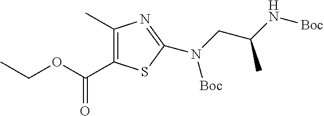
C1(C(=O)OCC)=C(C)N=C(N(CC(N[Boc])C)[Boc])S1
